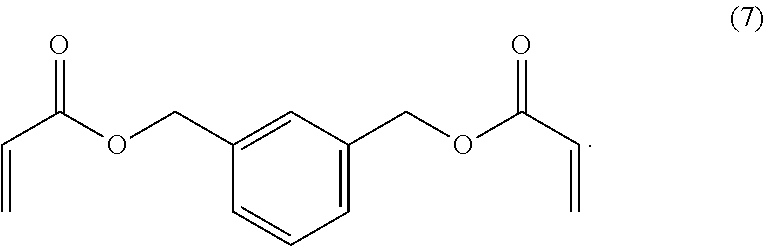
C1(COC(C=C)=O)=CC(COC(C=C)=O)=CC=C1
